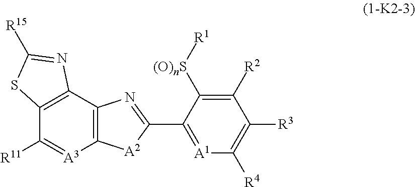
C12=C(C3=C(C([R11])=[A3]1)SC([R15])=N3)N=C(C1=[A1]C([R4])=C([R3])C([R2])=C1[(O)nS][R1])[A2]2
